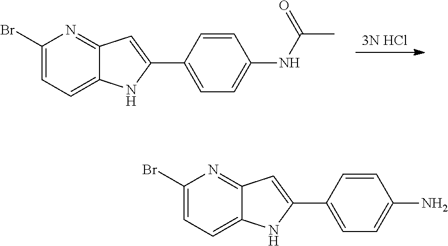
[3N HCl].C1(C2=CC3=NC(Br)=CC=C3N2)=CC=C(NC(C)=O)C=C1.C1(C2=CC3=NC(Br)=CC=C3N2)=CC=C(N)C=C1
